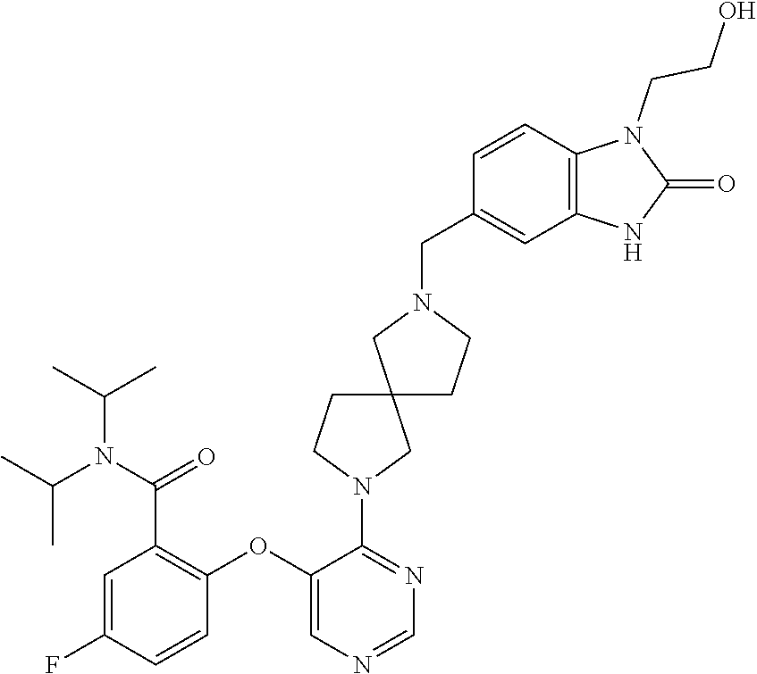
C1=C(F)C=CC(OC2=CN=CN=C2N2CC3(CC2)CCN(CC2=CC4=C(C=C2)N(CCO)C(=O)N4)C3)=C1C(=O)N(C(C)C)C(C)C
